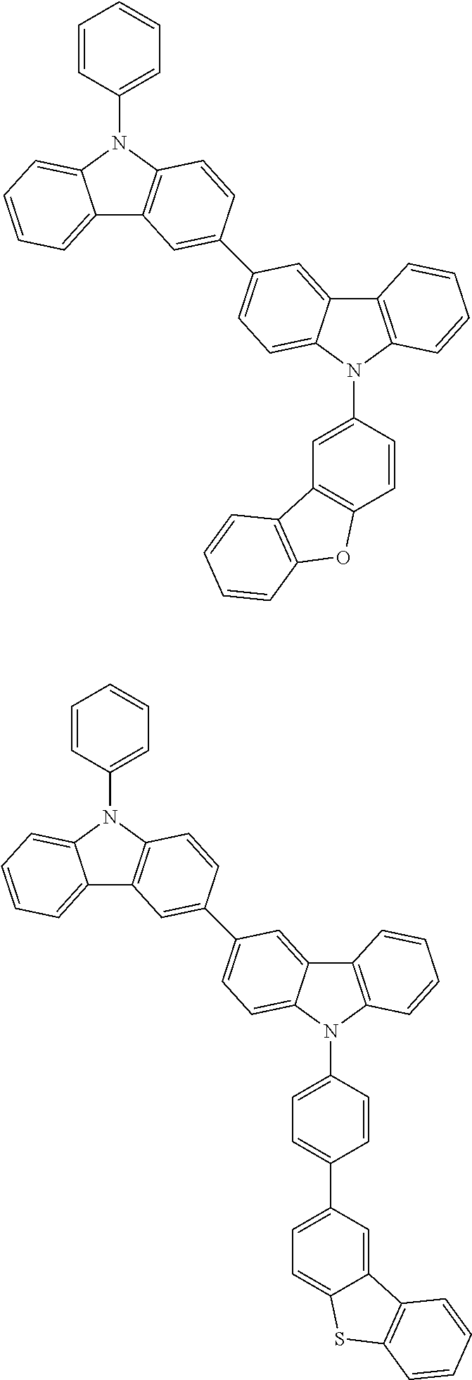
C1=CC(N2C3=CC=CC=C3C3=C2C=CC(C2=CC=C4N(C5=CC=C(C6=CC=C7C(=C6)C6=C(S7)C=CC=C6)C=C5)C5=C(C4=C2)C=CC=C5)=C3)=CC=C1.C1=CC(N2C3=CC=CC=C3C3=C2C=CC(C2=CC=C4N(C5=CC6=C(C=C5)OC5=C6C=CC=C5)C5=C(C4=C2)C=CC=C5)=C3)=CC=C1
